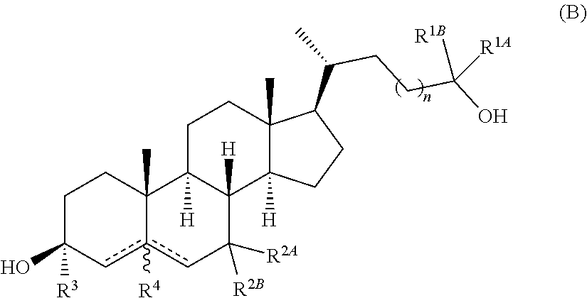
c1c2([R4])cC(O)([R3])CCC2(C)C2([H])CCC3(C)C(C(CCC(O)([R1B])[R1A])C)CCC3([H])C2([H])C1([R2A])[R2B]
